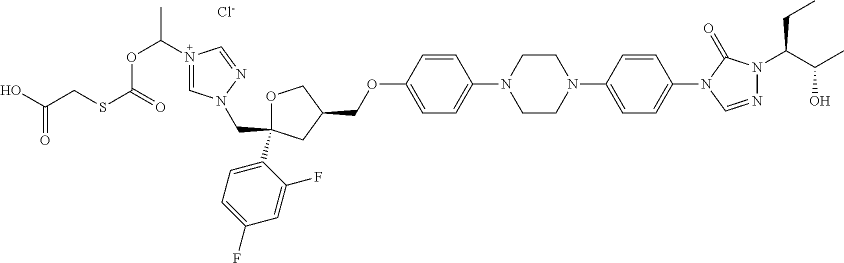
[Cl-].C1OC(C2=CC=C(F)C=C2F)(CN2C=N(C(OC(SCC(O)=O)=O)C)C=N2)CC1COC1=CC=C(N2CCN(C3=CC=C(N4C=NN(C(C(C)O)CC)C4=O)C=C3)CC2)C=C1
